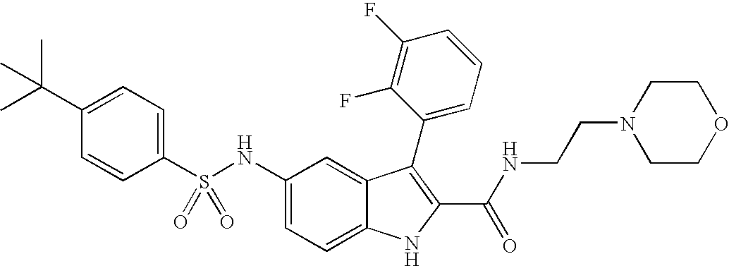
C1(C(C)(C)C)=CC=C(S(NC2=CC=C3C(=C2)C(C2=CC=CC(F)=C2F)=C(C(NCCN2CCOCC2)=O)N3)(=O)=O)C=C1
